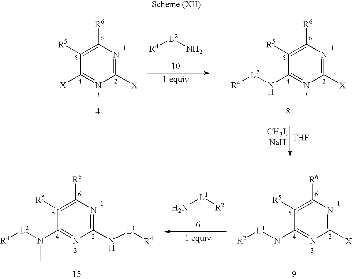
N[L2][R4].[X]C1=NC([R6])=C([R5])C([X])=N1.[X]C1=NC([R6])=C([R5])C(N[L2][R4])=N1.[THF].[X]C1=NC([R6])=C([R5])C(N([L1][R2])C)=N1.N(C1=NC([R6])=C([R5])C(N([L2][R4])C)=N1)[L1][R4].[L1]([R2])N
